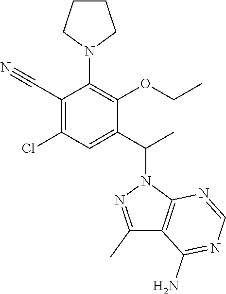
N1(C2=C(OCC)C(C(N3N=C(C)C4=C3N=CN=C4N)C)=CC(Cl)=C2C#N)CCCC1
